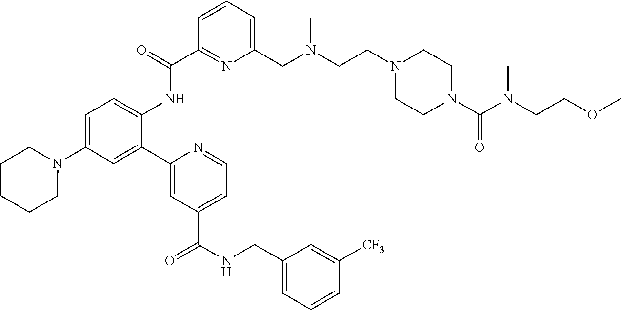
C1=CC=C(CN(CCN2CCN(C(N(CCOC)C)=O)CC2)C)N=C1C(=O)NC1=CC=C(N2CCCCC2)C=C1C1=CC(C(NCC2=CC=CC([CF3])=C2)=O)=CC=N1
